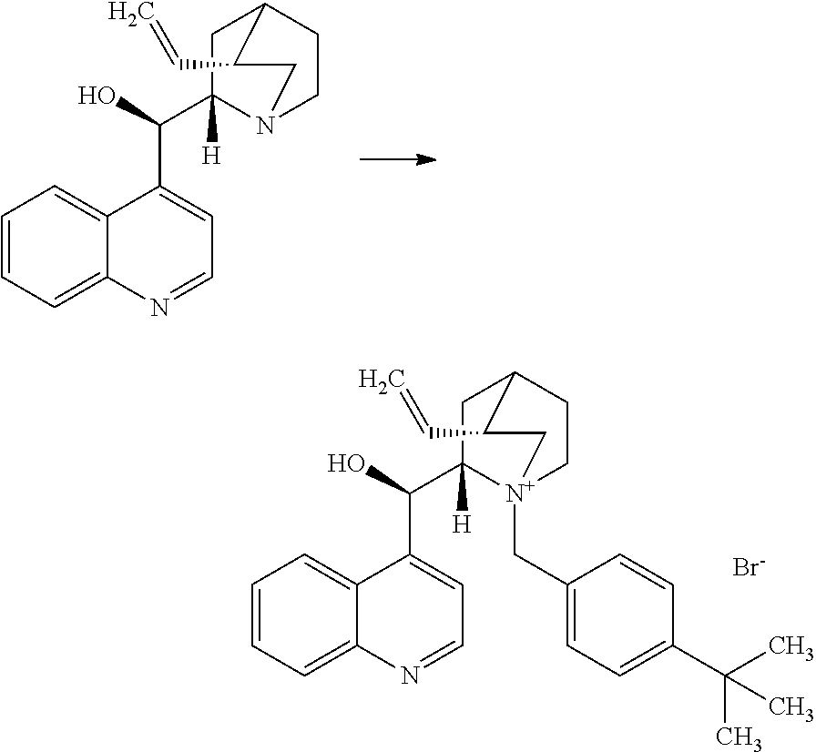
C1=CC=C2C(=C1)C(C(O)C1([H])[N+]3(CC4=CC=C(C(C)(C)C)C=C4)CCC(C1)C(C=C)C3)=CC=N2.[Br-].C1=CC=C2C(=C1)C(C(O)C1([H])N3CCC(C1)C(C=C)C3)=CC=N2
